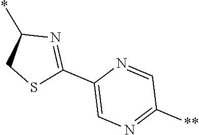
C1(*)CSC(C2=CN=C([**])C=N2)=N1
